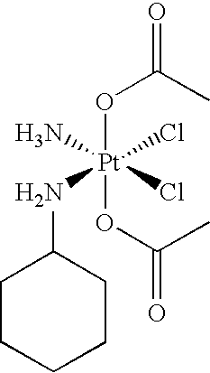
C1CCCCC1N[Pt](N)(OC(C)=O)(OC(C)=O)(Cl)Cl
